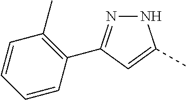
N1=C(C2=C(C)C=CC=C2)C=C(C)N1
